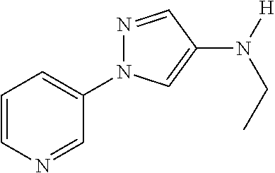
C1=CN=CC(N2N=CC(N([H])CC)=C2)=C1
